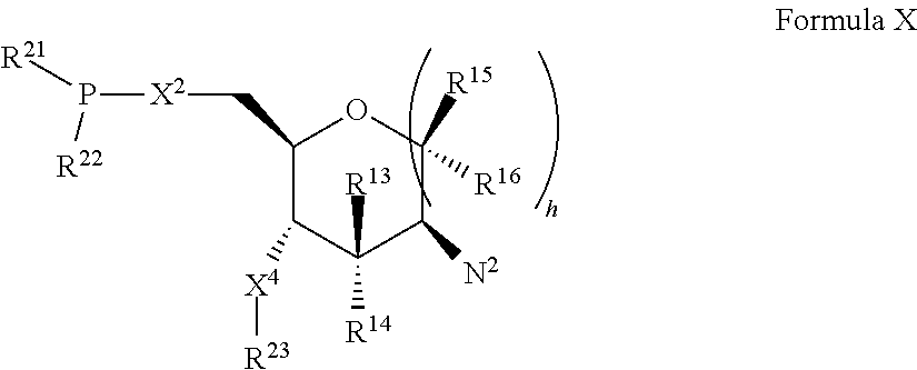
C1(C[X2]P([R22])[R21])C([X4][R23])C([R14])([R13])C([N2])C([R16])([R15])O1
